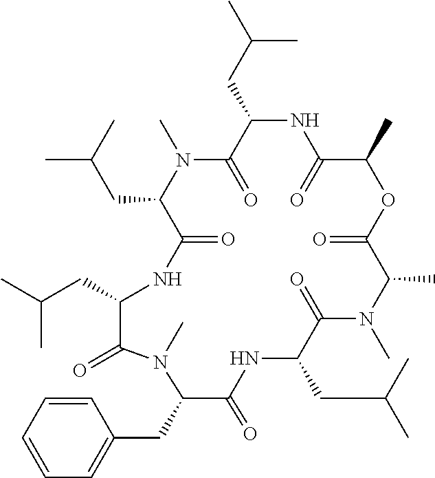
C(C1C(=O)NC(CC(C)C)C(=O)N(C)C(C)C(=O)OC(C)C(=O)NC(CC(C)C)C(=O)N(C)C(CC(C)C)C(=O)NC(CC(C)C)C(=O)N1C)C1=CC=CC=C1
